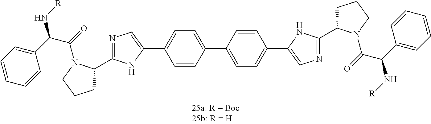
C1C(C2=NC=C(C3=CC=C(C4=CC=C(C5=CN=C(C6CCCN6C(=O)C(C6=CC=CC=C6)N[R])N5)C=C4)C=C3)N2)N(C(=O)C(C2=CC=CC=C2)N[R])CC1
